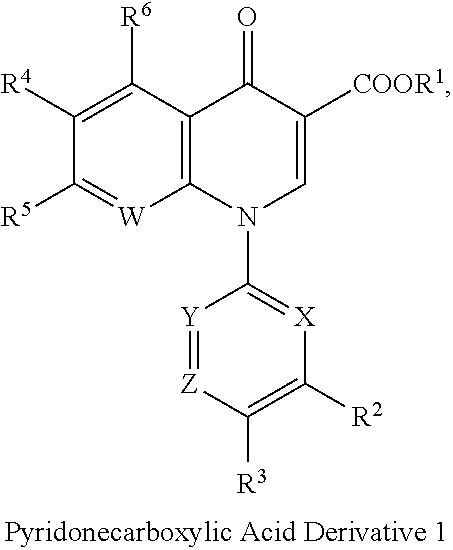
[Y]1=[Z]C([R3])=C([R2])[X]=C1N1C=C([COOR1])C(=O)C2=C1[W]=C([R5])C([R4])=C2[R6]
